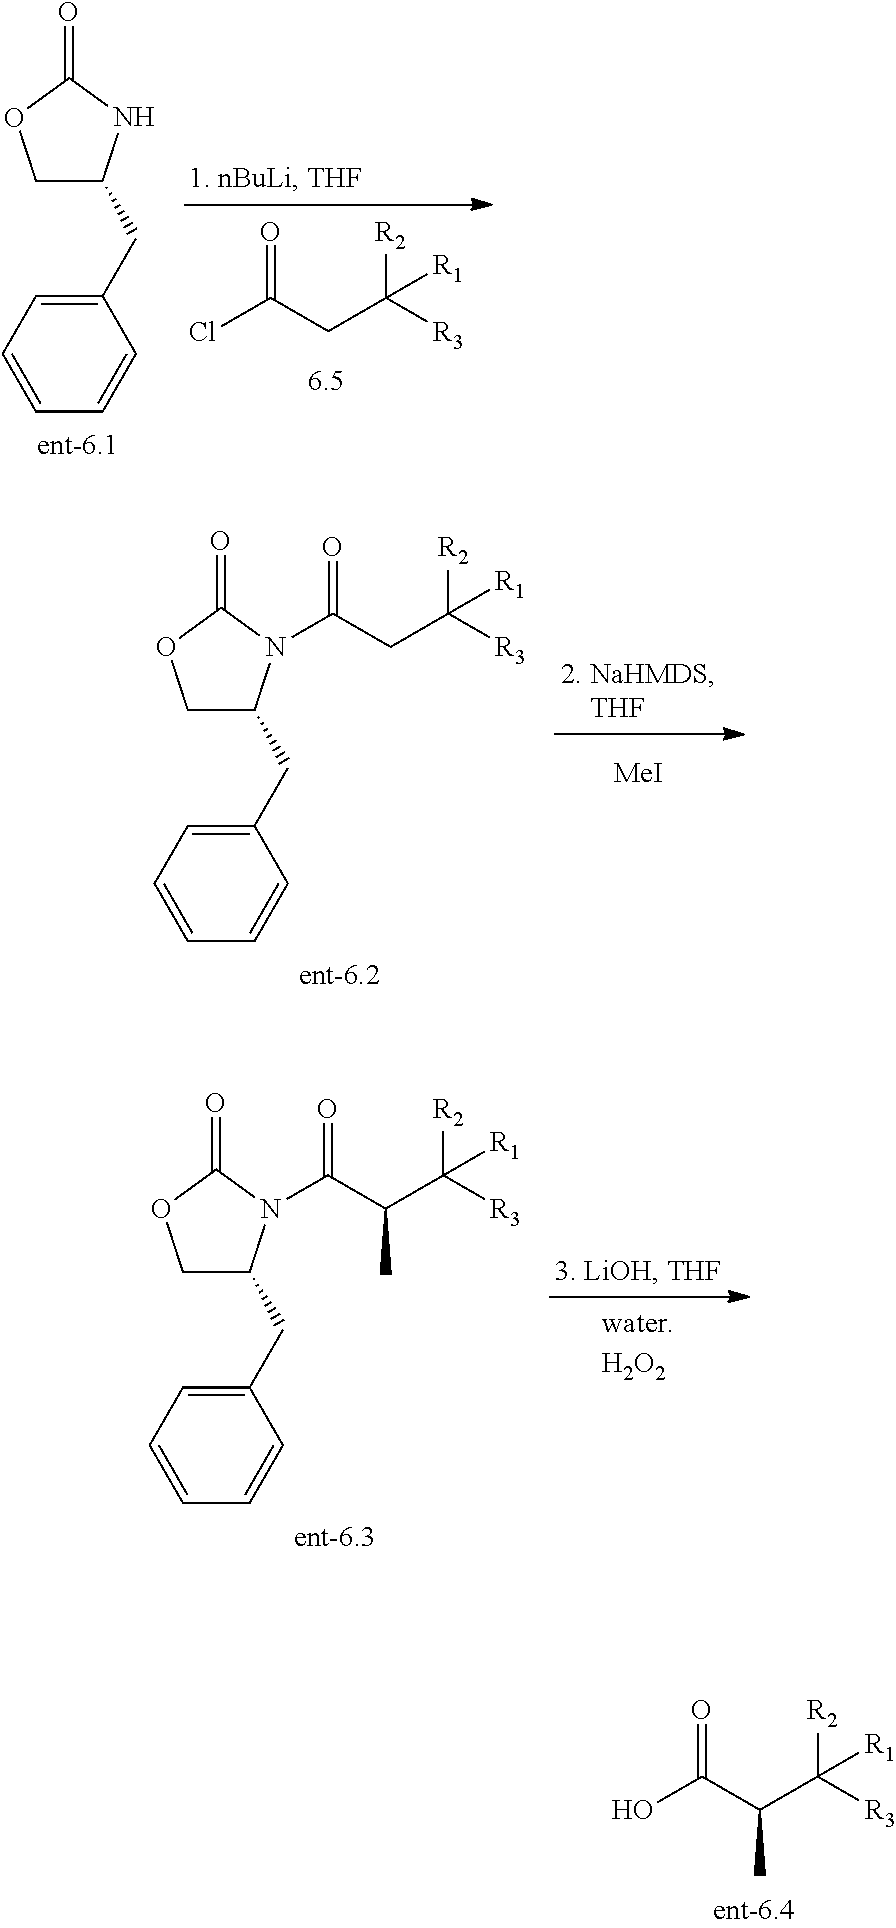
ClC(=O)CC([R3])([R2])[R1].C1C(CC2=CC=CC=C2)NC(=O)O1.[MeI].C1C(CC2=CC=CC=C2)N(C(CC([R3])([R2])[R1])=O)C(=O)O1.C1C(CC2=CC=CC=C2)N(C(C(C)C([R3])([R2])[R1])=O)C(=O)O1.OC(C(C)C([R3])([R2])[R1])=O
